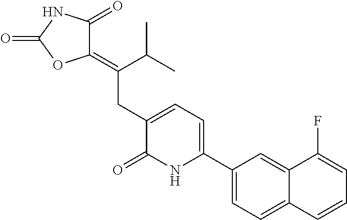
C1(C2=CC=C(CC(=C3C(=O)NC(=O)O3)C(C)C)C(=O)N2)=CC=C2C(=C1)C(F)=CC=C2
